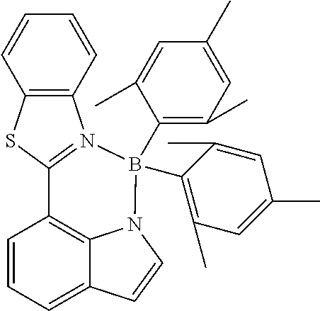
C1=CC=C2C3=C1C1=N(C4=C(S1)C=CC=C4)B(C1=C(C)C=C(C)C=C1C)(C1=C(C)C=C(C)C=C1C)N3C=C2
